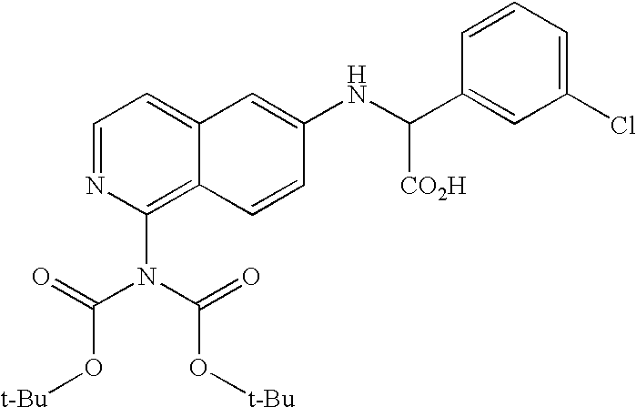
C1=NC(N(C(=O)O[t-Bu])C(=O)O[t-Bu])=C2C(=C1)C=C(NC(C1=CC(Cl)=CC=C1)[CO2H])C=C2
